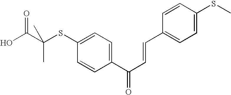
C1(SC(C(O)=O)(C)C)=CC=C(C(C=CC2=CC=C(SC)C=C2)=O)C=C1
